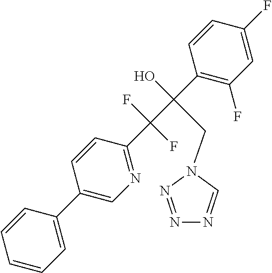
C1(F)=CC(F)=C(C(C(C2=NC=C(C3=CC=CC=C3)C=C2)(F)F)(O)CN2C=NN=N2)C=C1
